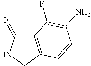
C12=C(CNC1=O)C=CC(N)=C2F
